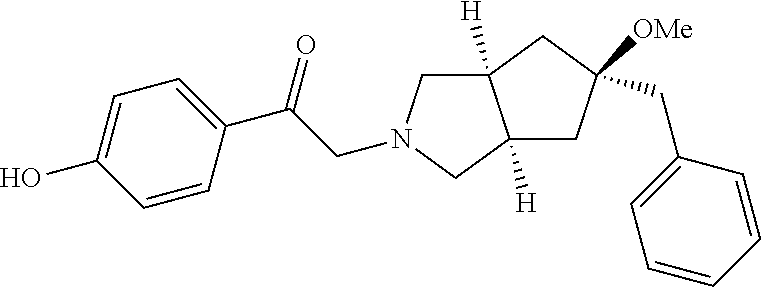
C12([H])CN(CC(C3=CC=C(O)C=C3)=O)CC1([H])CC(CC1=CC=CC=C1)([OMe])C2
